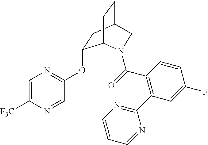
C1=C([F3C])N=CC(OC2CC3CCC2N(C(C2=C(C4=NC=CC=N4)C=C(F)C=C2)=O)C3)=N1
